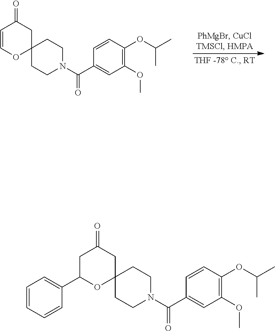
C1C(C2=CC=CC=C2)OC2(CC1=O)CCN(C(C1=CC(OC)=C(OC(C)C)C=C1)=O)CC2.C1=COC2(CC1=O)CCN(C(C1=CC(OC)=C(OC(C)C)C=C1)=O)CC2
